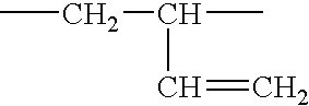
CCC(C)C=C
